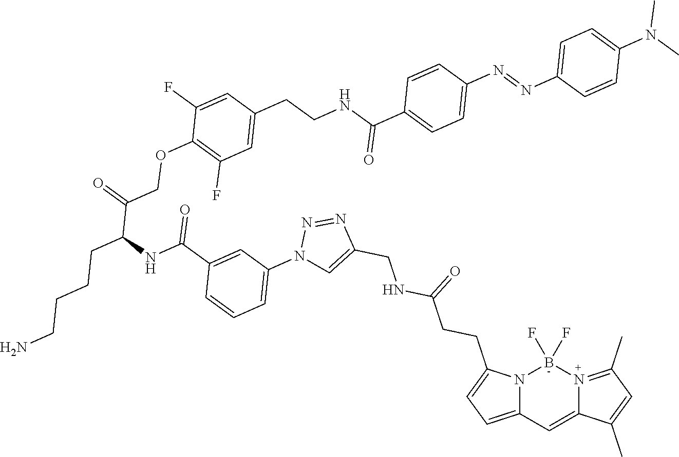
N12C(=CC=C1CCC(NCC1=CN(C3=CC=CC(C(=O)NC(C(COC4=C(F)C=C(CCNC(C5=CC=C(N=NC6=CC=C(N(C)C)C=C6)C=C5)=O)C=C4F)=O)CCCCN)=C3)N=N1)=O)C=C1N(=C(C)C=C1C)B2(F)F
